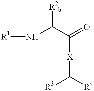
N(C(C(=O)[X]C([R3])[R4])[R2b])[R1]
